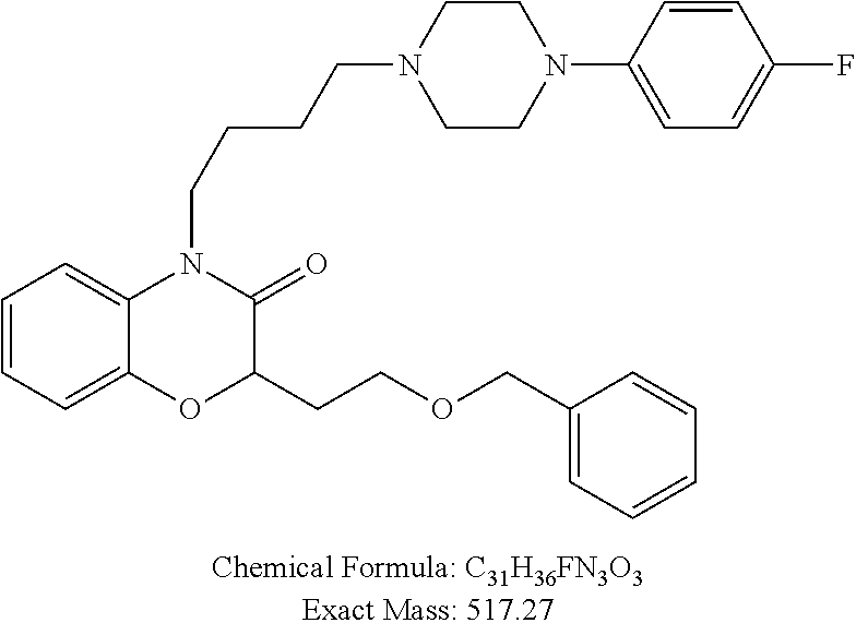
C1=CC=C2C(=C1)N(CCCCN1CCN(C3=CC=C(F)C=C3)CC1)C(=O)C(CCOCC1=CC=CC=C1)O2
